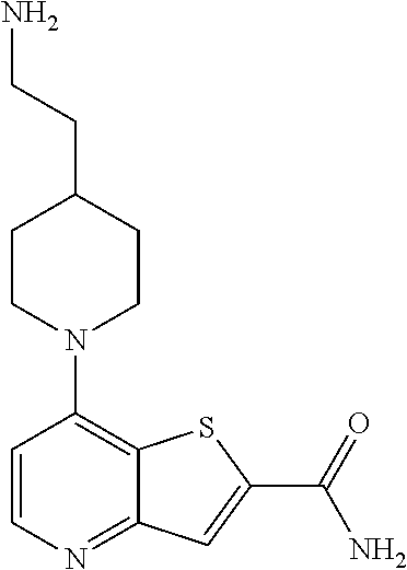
C1=CN=C2C(=C1N1CCC(CCN)CC1)SC(C(=O)N)=C2
